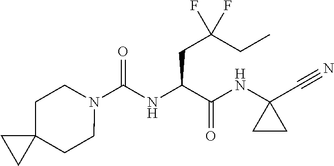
N1(C(NC(C(NC2(C#N)CC2)=O)CC(CC)(F)F)=O)CCC2(CC1)CC2
